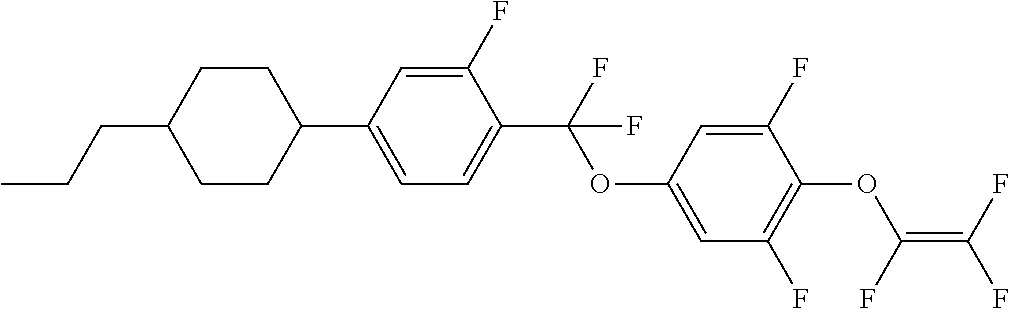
C1CC(C2=CC=C(C(F)(OC3=CC(F)=C(OC(=C(F)F)F)C(F)=C3)F)C(F)=C2)CCC1CCC
